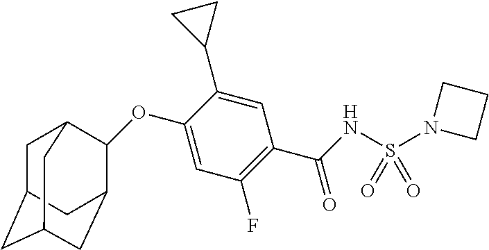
O(C1=CC(F)=C(C(=O)NS(=O)(N2CCC2)=O)C=C1C1CC1)C1C2CC3CC(CC1C3)C2
